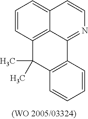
C1=CC2=C3C(=C1)C=CN=C3C1=C(C2(C)C)C=CC=C1
